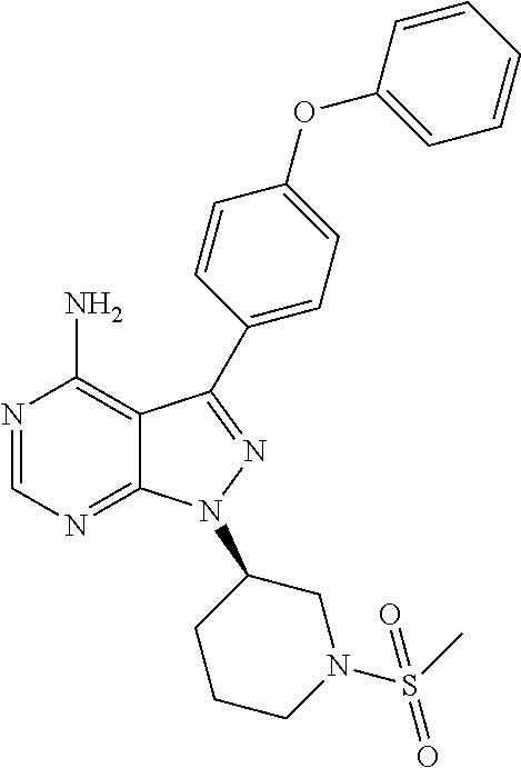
N1=CN=C2C(=C1N)C(C1=CC=C(OC3=CC=CC=C3)C=C1)=NN2C1CCCN(S(C)(=O)=O)C1
